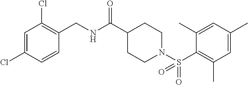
C1=C(Cl)C=CC(CNC(C2CCN(S(C3=C(C)C=C(C)C=C3C)(=O)=O)CC2)=O)=C1Cl
